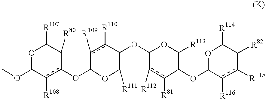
O1C(OC)c([R108])c(OC2OC([R111])C(OC3c([R112])c([R81])C(OC4c([R116])c([R115])C([R82])C([R114])O4)C([R113])O3)c([R110])c2[R109])C([R80])C1[R107]
